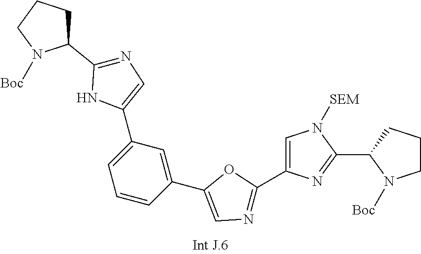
C1=CC(C2=CN=C(C3=CN([SEM])C(C4N([Boc])CCC4)=N3)O2)=CC(C2=CN=C(C3CCCN3[Boc])N2)=C1
